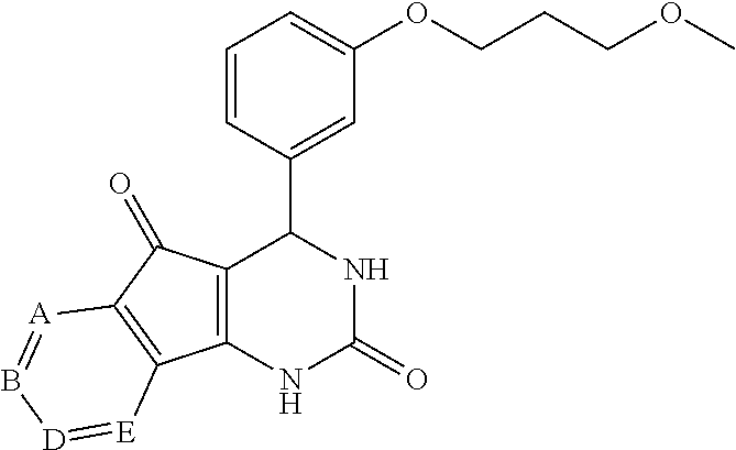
C1(C2C3=C(NC(=O)N2)C2=C(C3=O)[A]=B[D]=[E]2)=CC(OCCCOC)=CC=C1
